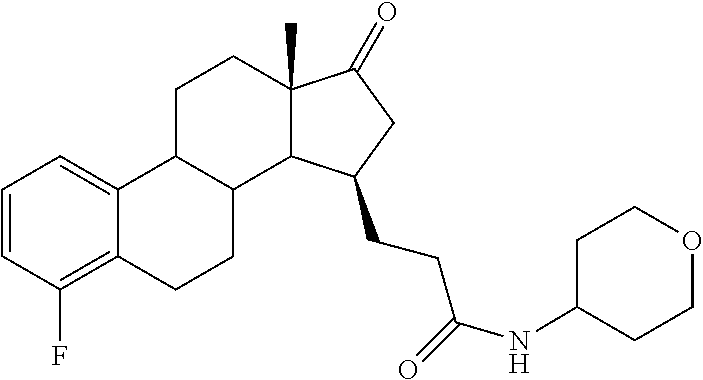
C12(C)C(=O)CC(CCC(=O)NC3CCOCC3)C1C1C(C3=CC=CC(F)=C3CC1)CC2
